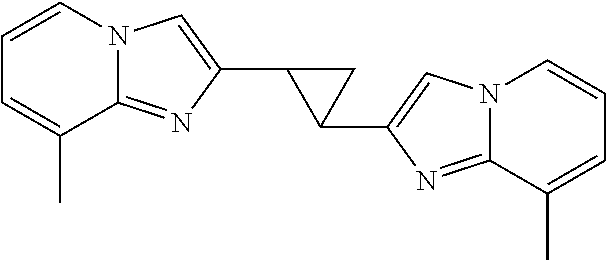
C12=NC(C3C(C4=CN5C(=N4)C(C)=CC=C5)C3)=CN1C=CC=C2C
